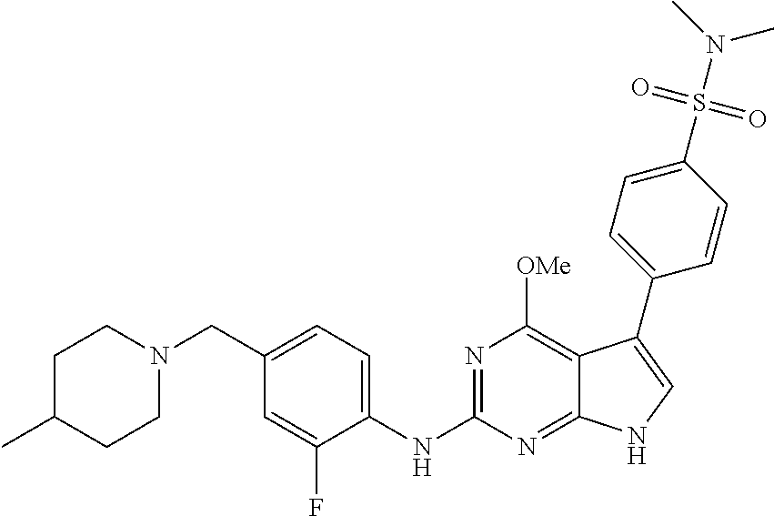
C1C(C)CCN(CC2=CC=C(NC3=NC([OMe])=C4C(=N3)NC=C4C3=CC=C(S(N(C)C)(=O)=O)C=C3)C(F)=C2)C1
